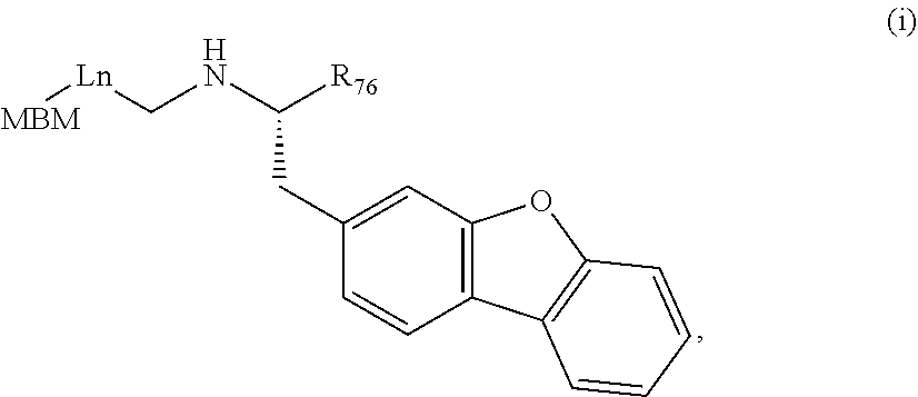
C12=C(C=C(CC(NC[Ln][MBM])[R76])C=C1)OC1=C2C=CC=C1
